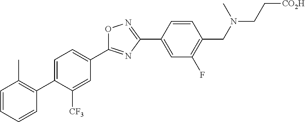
C1=C(C2=C(C)C=CC=C2)C([CF3])=CC(C2=NC(C3=CC(F)=C(CN(CC[CO2H])C)C=C3)=NO2)=C1
